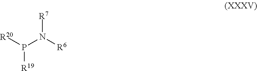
P([R19])([R20])N([R6])[R7]
